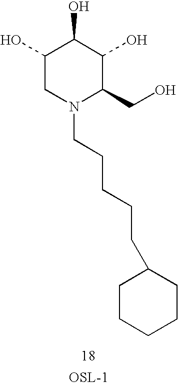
C1(O)CN(CCCCCC2CCCCC2)C(CO)C(O)C1O
